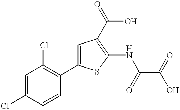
C1=C(Cl)C=CC(C2=CC(C(O)=O)=C(NC(C(=O)O)=O)S2)=C1Cl
